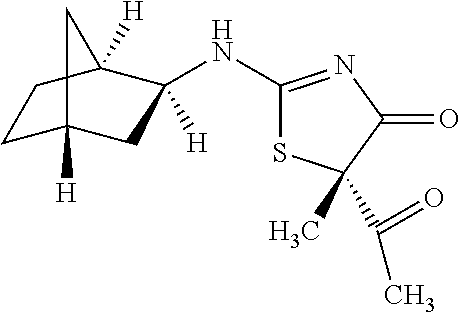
C1C2([H])CC(NC3=NC(=O)C(C)(C(C)=O)S3)([H])C([H])(C1)C2
